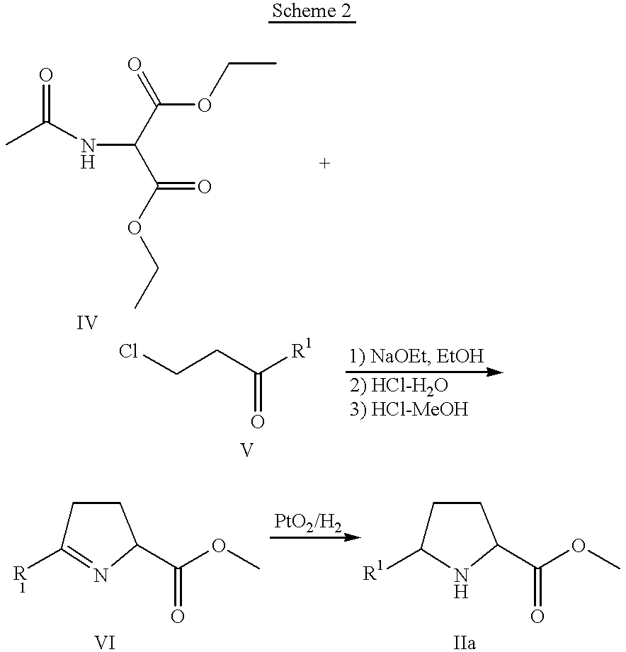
CC(NC(C(=O)OCC)C(OCC)=O)=O.ClCCC([R1])=O.C1C([R1])=NC(C(OC)=O)C1.C1C([R1])NC(C(OC)=O)C1
